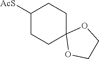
C1COC2(O1)CCC([AcS])CC2
